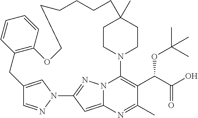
C12=CN(N=C1)C1=NN3C(=C1)N=C(C)C(C(C(O)=O)OC(C)(C)C)=C3N1CCC(C)(CC1)CCCCCCOC1=C(C2)C=CC=C1
